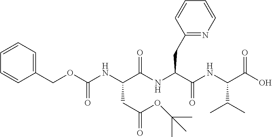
N(C(C(NC(C(O)=O)C(C)C)=O)CC1=NC=CC=C1)C(C(NC(OCC1=CC=CC=C1)=O)CC(=O)OC(C)(C)C)=O
